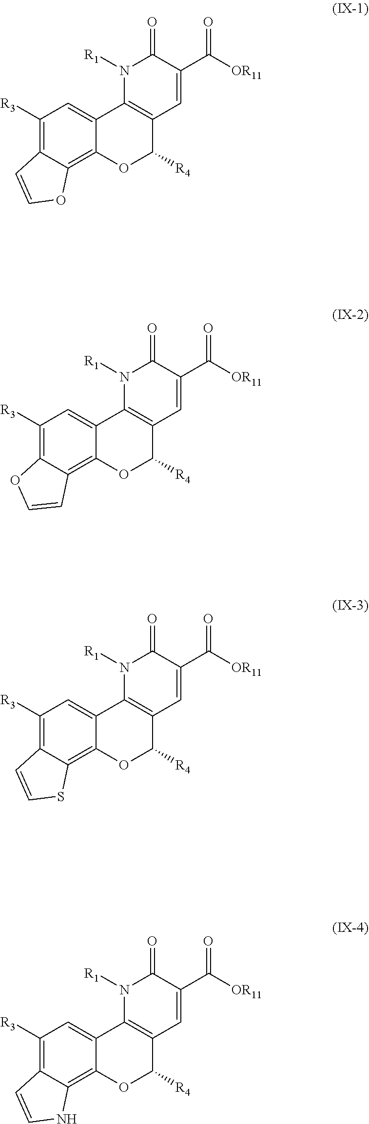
C1([R3])=C2C(=C3C(=C1)C1=C(C([R4])O3)C=C(C([OR11])=O)C(=O)N1[R1])OC=C2.C1([R3])=C2C(=C3C(=C1)C1=C(C([R4])O3)C=C(C([OR11])=O)C(=O)N1[R1])C=CO2.C1([R3])=C2C(=C3C(=C1)C1=C(C([R4])O3)C=C(C([OR11])=O)C(=O)N1[R1])SC=C2.C1([R3])=C2C(=C3C(=C1)C1=C(C([R4])O3)C=C(C([OR11])=O)C(=O)N1[R1])NC=C2
